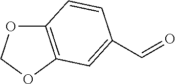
C12=C(OCO1)C=C(C=O)C=C2
